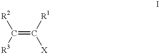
C(=C([R1])[X])([R2])[R3]
